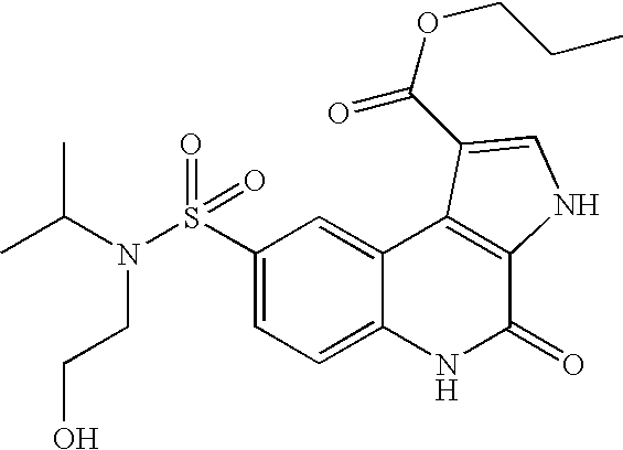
C1(S(=O)(=O)N(C(C)C)CCO)=CC=C2C(=C1)C1=C(C(=O)N2)NC=C1C(=O)OCCC
